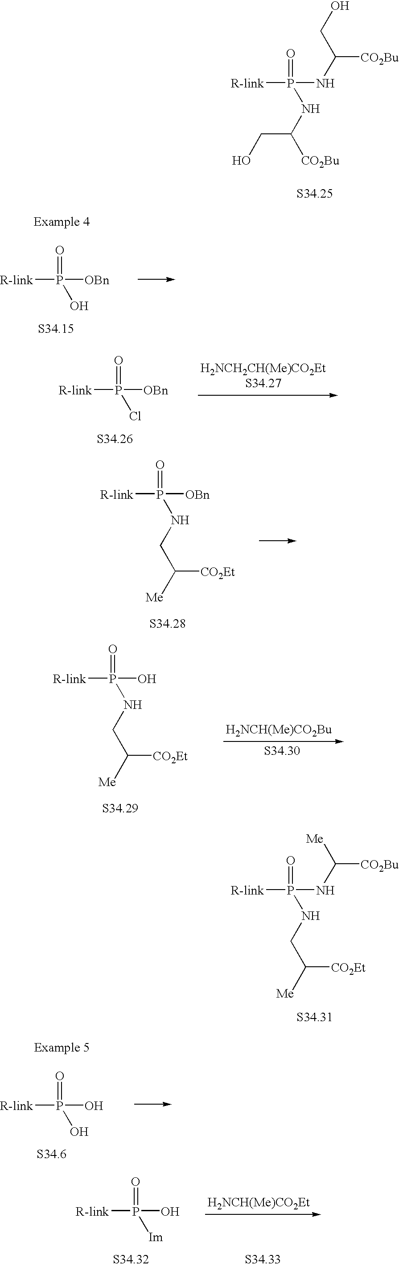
[R-link]P(NC(CO)[CO2Bu])(=O)NC([CO2Bu])CO.[R-link]P(=O)([OBn])O.[R-link]P(=O)([OBn])Cl.[R-link]P(=O)([OBn])NCC([CO2Et])[Me].[H2NCH(Me)CO2Bu].[R-link]P(=O)(O)NCC([CO2Et])[Me].[R-link]P(=O)(NC([Me])[CO2Bu])NCC([CO2Et])[Me].[R-link]P(O)(O)=O.[H2NCH(Me)CO2Et].[R-link]P(O)([Im])=O
